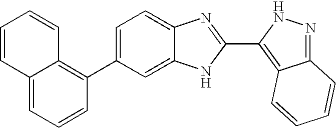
C1=C(C2=C3C(=CC=C2)C=CC=C3)C=C2C(=C1)N=C(C1=C3C(=NN1)C=CC=C3)N2
